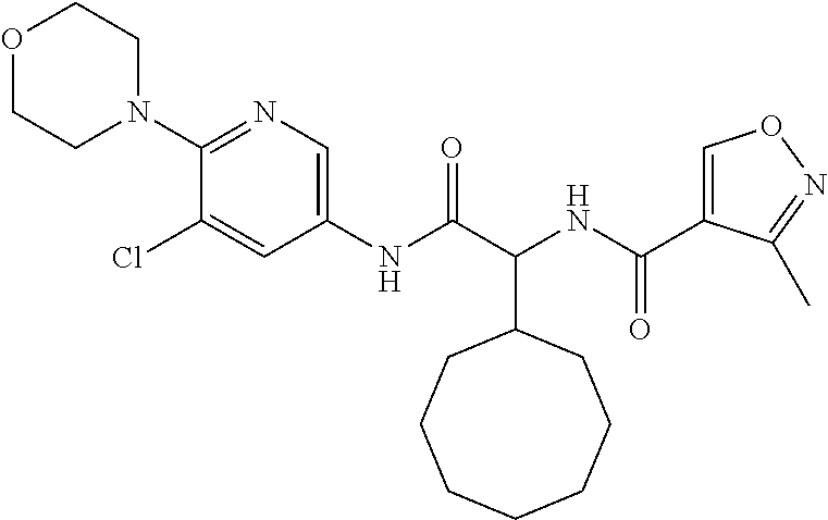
C(C1CCCCCCC1)(NC(C1=CON=C1C)=O)C(=O)NC1=CN=C(N2CCOCC2)C(Cl)=C1
